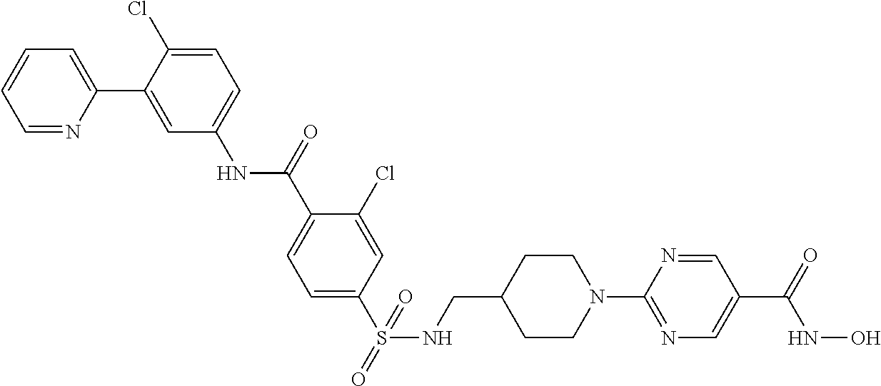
S(C1=CC=C(C(=O)NC2=CC=C(Cl)C(C3=CC=CC=N3)=C2)C(Cl)=C1)(=O)(=O)NCC1CCN(C2=NC=C(C(=O)NO)C=N2)CC1
